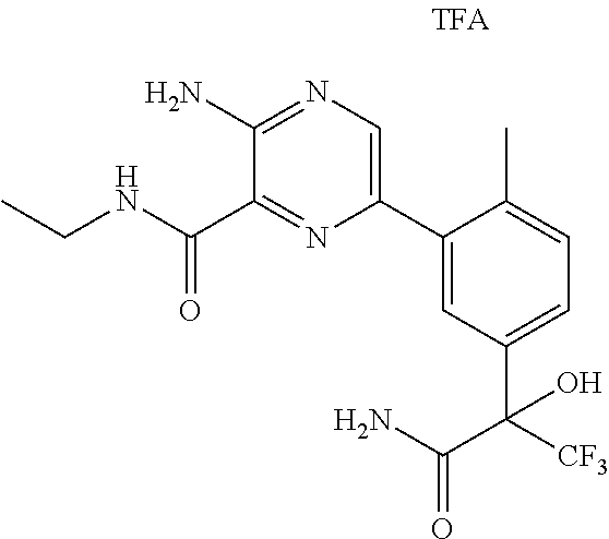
C1(C2=CN=C(N)C(C(NCC)=O)=N2)=CC(C(C(=O)N)([CF3])O)=CC=C1C
